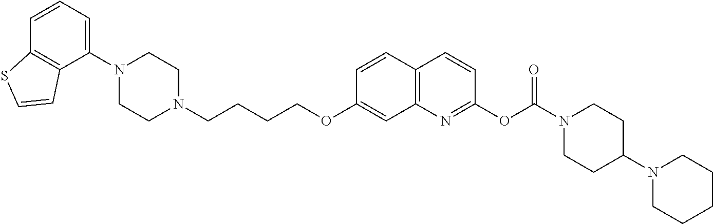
C1(N2CCN(CCCCOC3=CC4=C(C=C3)C=CC(OC(=O)N3CCC(N5CCCCC5)CC3)=N4)CC2)=CC=CC2=C1C=CS2
